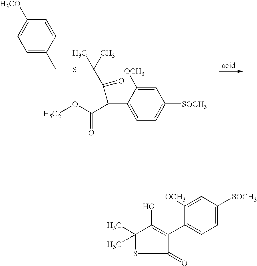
C1=C(CSC(C(C(C2=CC=C([SOCH3])C=C2[OCH3])C(O[H5C2])=O)=O)(C)C)C=CC([H3CO])=C1.C1=C([SOCH3])C=C([OCH3])C(C2=C(O)C(C)(C)SC2=O)=C1
